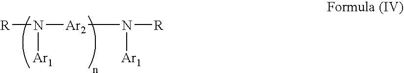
[R]N([Ar1])[Ar2]N([R])[Ar1]
